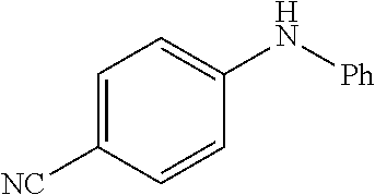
C1=C([NC])C=CC(N[Ph])=C1
